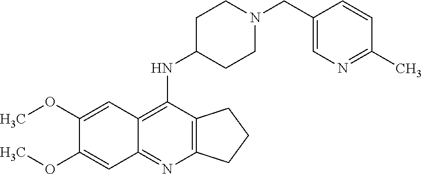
C1(OC)=CC2=C(NC3CCN(CC4=CN=C(C)C=C4)CC3)C3=C(N=C2C=C1OC)CCC3
